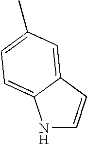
N1C=CC2=CC(C)=CC=C12
